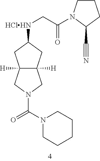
C12([H])C([H])(CC([HClHN]CC(=O)N3CCCC3C#N)C1)CN(C(=O)N1CCCCC1)C2
